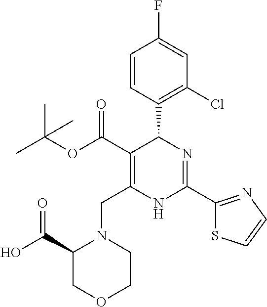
C1=CC(C2C(C(=O)OC(C)(C)C)=C(CN3C(C(O)=O)COCC3)NC(C3=NC=CS3)=N2)=C(Cl)C=C1F
